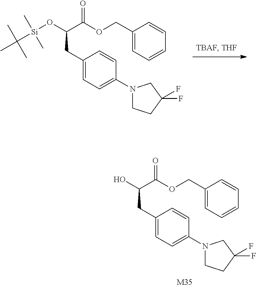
OC(C(OCC1=CC=CC=C1)=O)CC1=CC=C(N2CCC(F)(F)C2)C=C1.[M35].CC([Si](OC(C(OCC1=CC=CC=C1)=O)CC1=CC=C(N2CCC(F)(F)C2)C=C1)(C)C)(C)C
